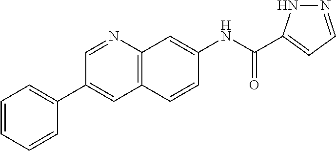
C1=CC=CC(C2=CC3=C(N=C2)C=C(NC(=O)C2=CC=NN2)C=C3)=C1
